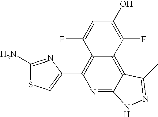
C1(N)=NC(C2=C3C(=C4C(=N2)NN=C4C)C(F)=C(O)C=C3F)=CS1
